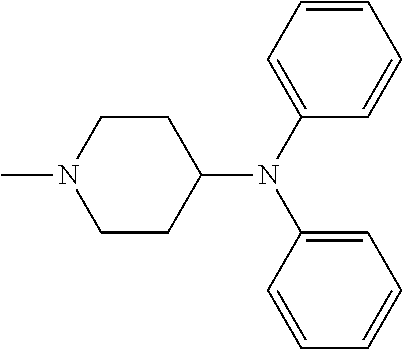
C1=CC=CC(N(C2=CC=CC=C2)C2CCN(C)CC2)=C1
